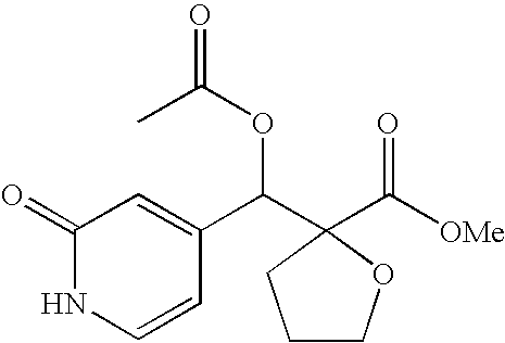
C1(=O)NC=CC(C(C2(C([OMe])=O)CCCO2)OC(C)=O)=C1
